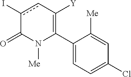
C1(C2=C([Y])cc(I)C(=O)N2[Me])=CC=C(Cl)C=C1[Me]
